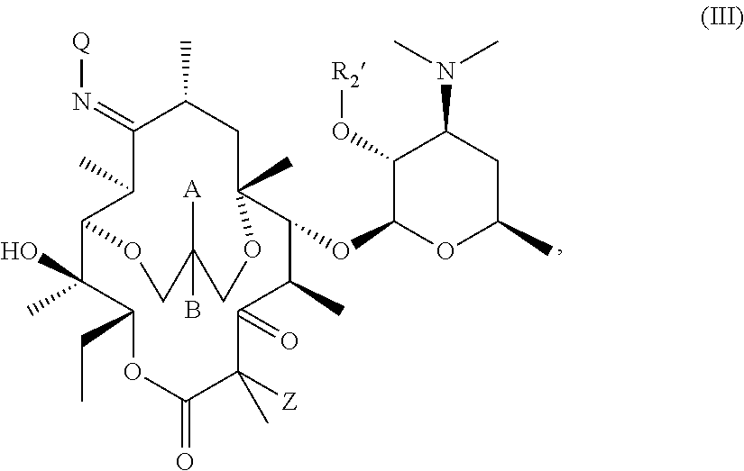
C1(O[R2])C(OC2C(C)C(=O)C([Z])(C)C(=O)OC(CC)C(C)(O)C3C(C)C(=N[Q])C(C)CC2(C)OCC(B)([A])CO3)OC(C)CC1N(C)C
